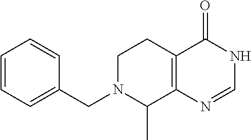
C1=CC=C(CN2C(C)C3=C(CC2)C(=O)NC=N3)C=C1
